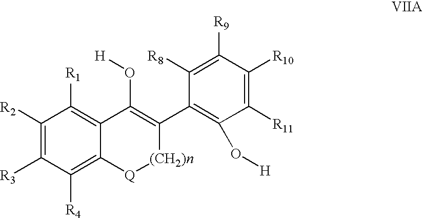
C1([R2])=C([R3])C([R4])=C2C(=C1[R1])C(O[H])=C(C1=C(O[H])C([R11])=C([R10])C([R9])=C1[R8])[(CH2)n][Q]2
